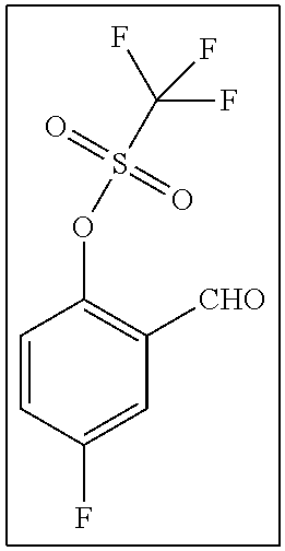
C1=CC(F)=CC([CHO])=C1OS(=O)(=O)C(F)(F)F
